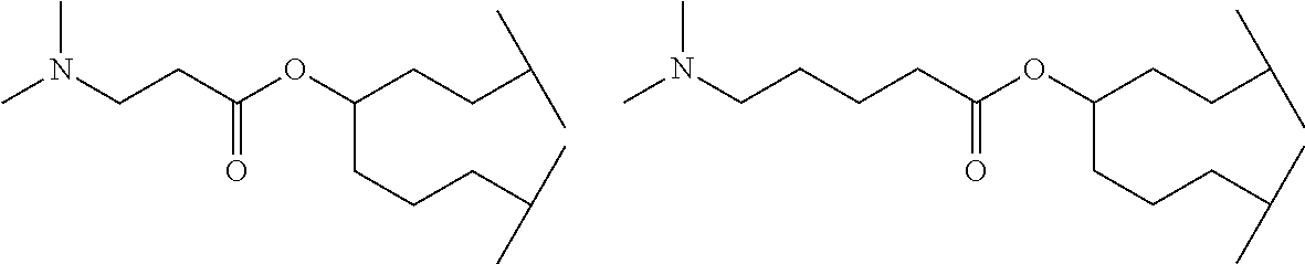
CN(CCC(OC(CCC(C)C)CCCC(C)C)=O)C.N(CCCCC(OC(CCC(C)C)CCCC(C)C)=O)(C)C
